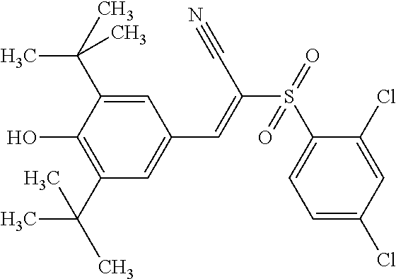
C1(C(C)(C)C)=C(O)C(C(C)(C)C)=CC(C=C(S(=O)(C2=CC=C(Cl)C=C2Cl)=O)C#N)=C1
